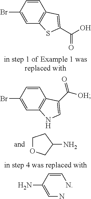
C1OCC(N)C1.C1=C(Br)C=CC2=C1SC(C(O)=O)=C2.C1=C(Br)C=CC2=C1NC=C2C([OH])=O.C(N)=C(C=CN)N
